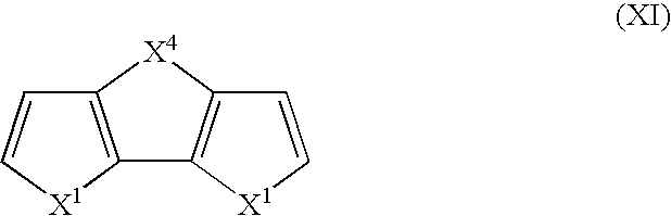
C12=C([X1]C=C1)C1=C([X4]2)C=C[X1]1
